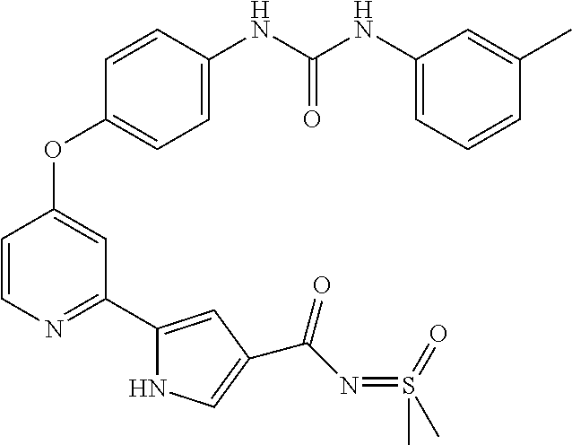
C1=CN=C(C2=CC(C(N=S(C)(C)=O)=O)=CN2)C=C1OC1=CC=C(NC(NC2=CC=CC(C)=C2)=O)C=C1
